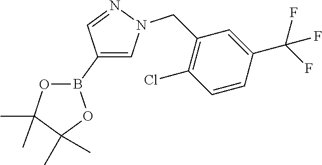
C1(B2OC(C)(C)C(C)(C)O2)=CN(CC2=C(Cl)C=CC(C(F)(F)F)=C2)N=C1
